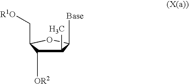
[Base]C1C(C)C([OR2])C(C[R1O])O1
